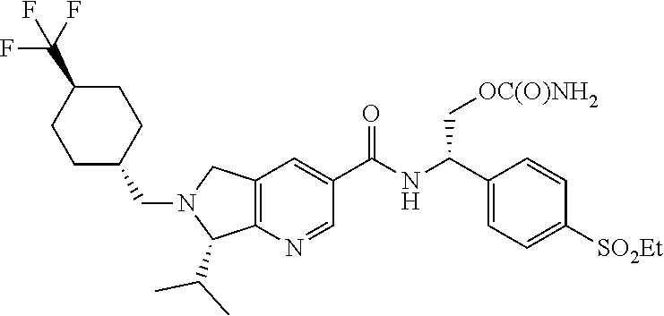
C12=C(N=CC(C(NC(C3=CC=C([SO2Et])C=C3)C[OC(O)NH2])=O)=C1)C(C(C)C)N(CC1CCC(C(F)(F)F)CC1)C2
